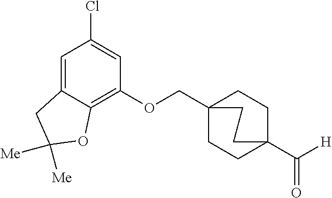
C(OC1=C2C(=CC(Cl)=C1)CC([Me])([Me])O2)C12CCC(C([H])=O)(CC1)CC2
